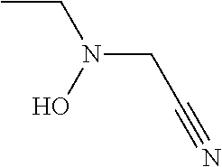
CCN(CC#N)O
